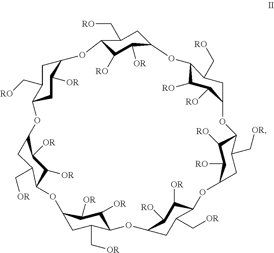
C12C([RO])C([OR])C(CC1C[RO])OC1C([RO])C([RO])C(CC1C[RO])OC1C([RO])C([RO])C(CC1C[OR])OC1C([OR])C([RO])C(CC1C[OR])OC1C([OR])C([OR])C(CC1C[OR])OC1C([OR])C([OR])C(CC1C[OR])OC1CC([OR])C(CC1C[RO])O2
